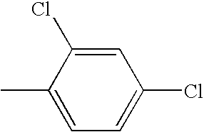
C1=C(Cl)C(C)=CC=C1Cl
